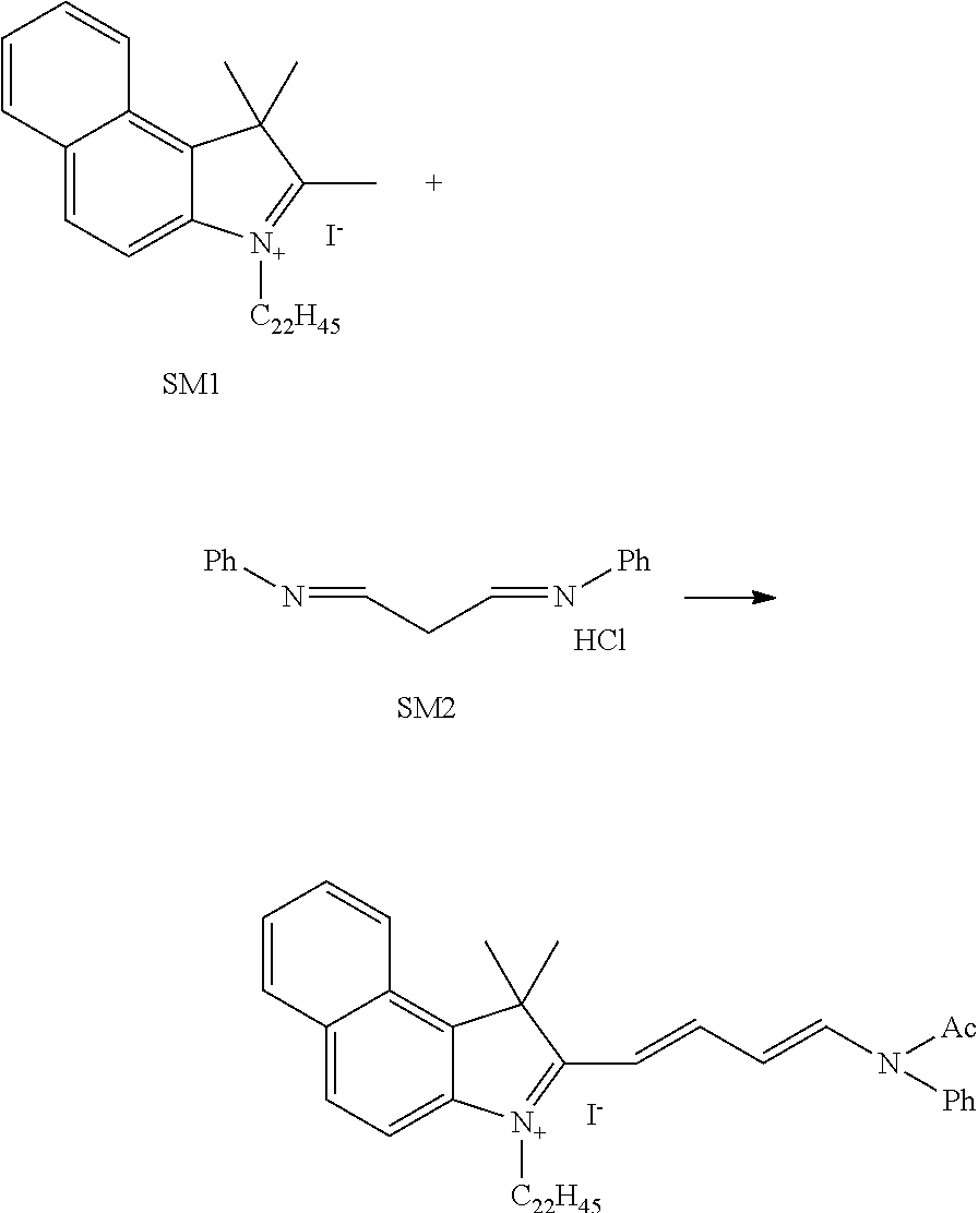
C12=CC=C3C(=C1C=CC=C2)C(C)(C)C(C=CC=CN([Ac])[Ph])=[N+]3[C22H45].[I-].C12=CC=C3C(=C1C=CC=C2)C(C)(C)C(C)=[N+]3[C22H45].[I-].[Ph]N=CCC=N[Ph].Cl
